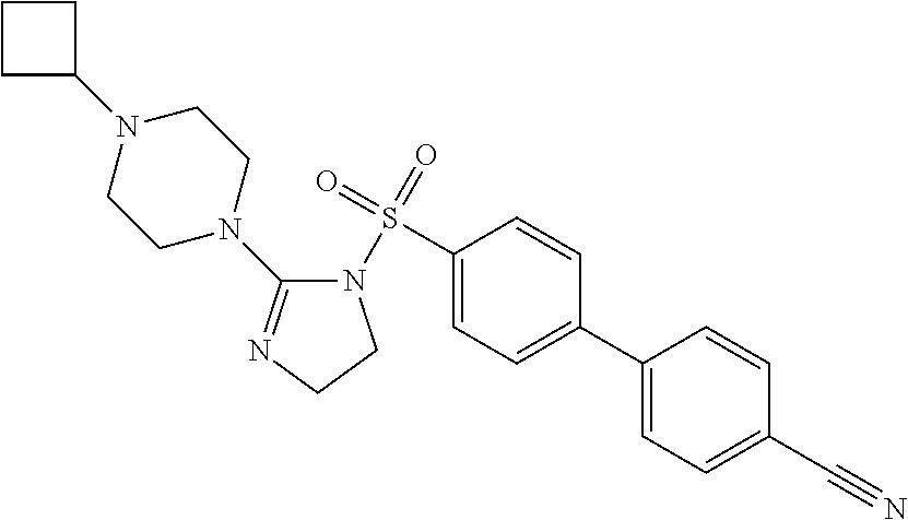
C1(S(=O)(=O)N2C(N3CCN(C4CCC4)CC3)=NCC2)=CC=C(C2=CC=C(C#N)C=C2)C=C1
